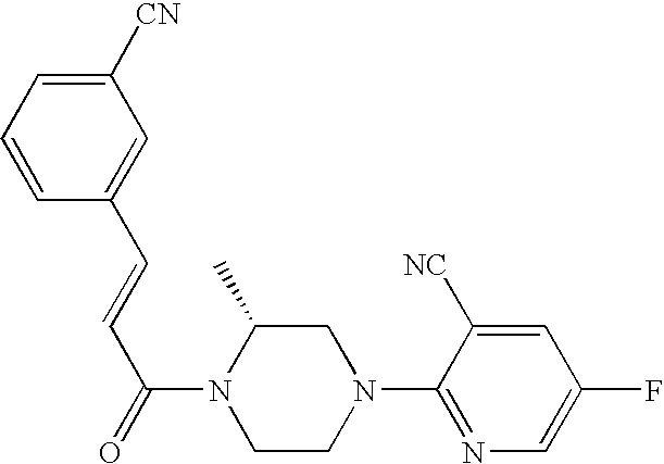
C1(C=CC(=O)N2CCN(C3=NC=C(F)C=C3[NC])CC2C)=CC([CN])=CC=C1
